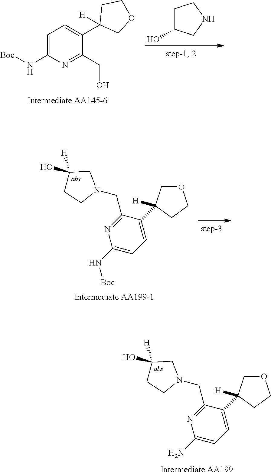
C1=C(N[Boc])N=C(CO)C(C2([H])COCC2)=C1.C1C(O)CNC1.O1CC(C2=CC=C(N[Boc])N=C2CN2CC(O)([H])CC2)([H])CC1.O1CC(C2=CC=C(N)N=C2CN2CC(O)([H])CC2)([H])CC1
